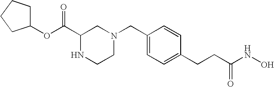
C(C1=CC=C(CCC(NO)=O)C=C1)N1CC(C(OC2CCCC2)=O)NCC1
